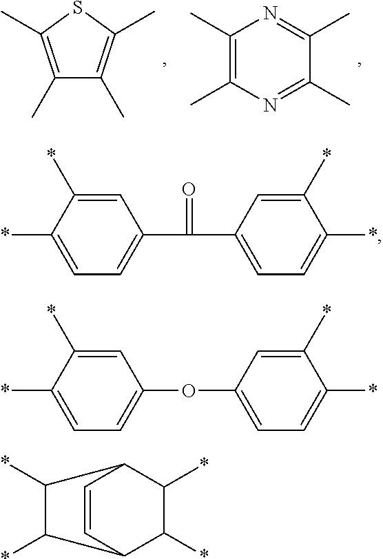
C1(C)=C(C)SC(C)=C1C.C1(C)=C(C)N=C(C)C(C)=N1.C1(C(=O)C2=CC=C(*)C(*)=C2)=CC=C(*)C(*)=C1.C1(OC2=CC=C(*)C(*)=C2)=CC=C(*)C(*)=C1.C1=CC2C(*)C(*)C1C(*)C2*
